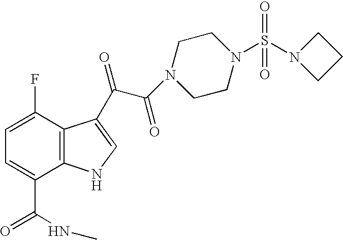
C1=C(F)C2=C(C(C(=O)NC)=C1)NC=C2C(C(=O)N1CCN(S(=O)(=O)N2CCC2)CC1)=O
